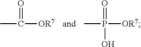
CC([OR7])=O.CP([OR7])(=O)O
